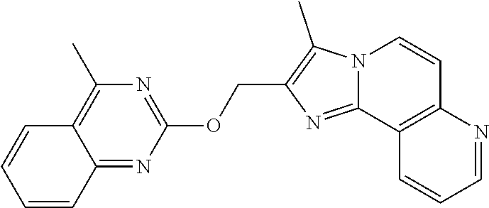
O(C1=NC(C)=C2C(=N1)C=CC=C2)CC1=C(C)N2C(=N1)C1=C(C=C2)N=CC=C1
